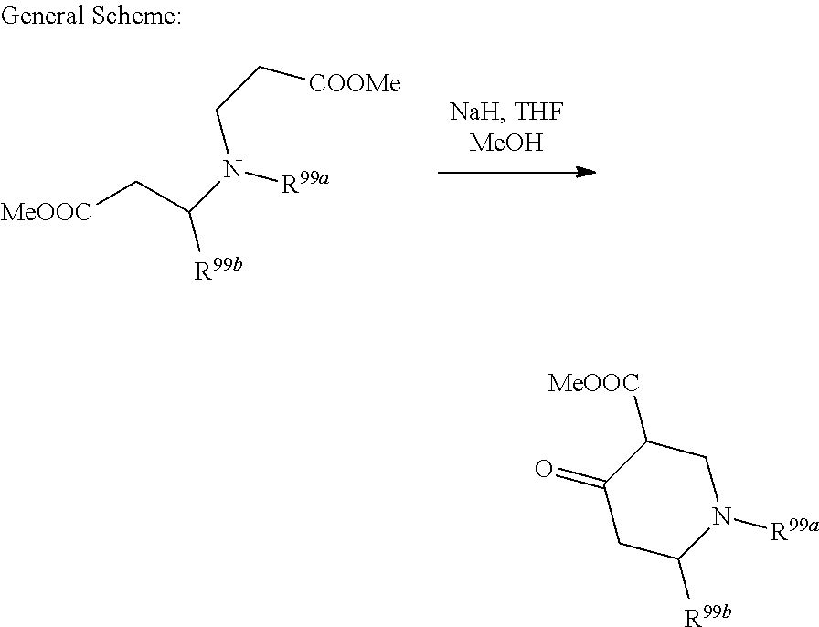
[MeOOC]CC([R99b])N([R99a])CC[COOMe].C1([R99b])N([R99a])CC([MeOOC])C(=O)C1
